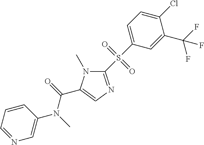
C1(S(C2=CC=C(Cl)C(C(F)(F)F)=C2)(=O)=O)=NC=C(C(=O)N(C)C2=CN=CC=C2)N1C
